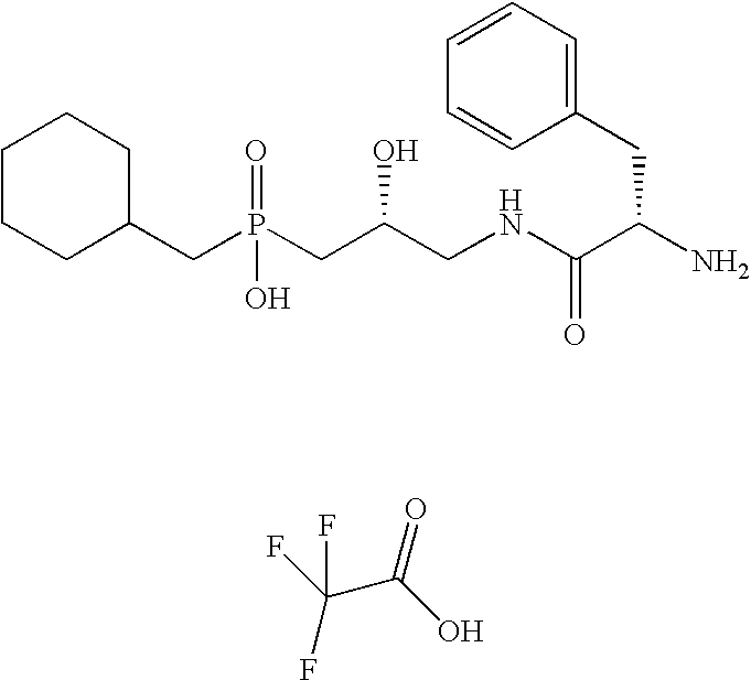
C1CCC(CP(CC(CNC(C(N)CC2=CC=CC=C2)=O)O)(=O)O)CC1.FC(C(O)=O)(F)F
